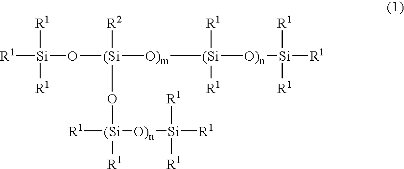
[R1][Si]([R1])(O[(Si]([R2])[O)m][(Si]([O)n][Si]([R1])([R1])[R1])([R1])[R1])[R1].CO[(Si]([O)n][Si]([R1])([R1])[R1])([R1])[R1]
